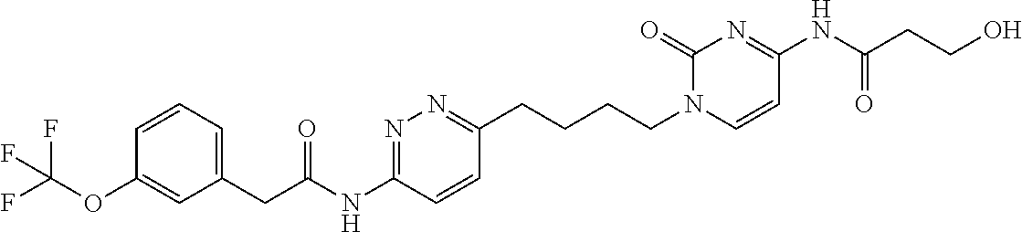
C1=CC=C(CC(=O)NC2=NN=C(CCCCN3C=CC(NC(CCO)=O)=NC3=O)C=C2)C=C1OC(F)(F)F
